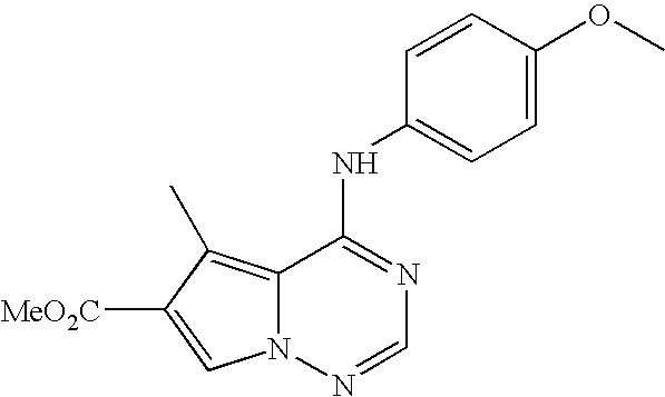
C12=C(C)C([MeO2C])=CN1N=CN=C2NC1=CC=C(OC)C=C1
